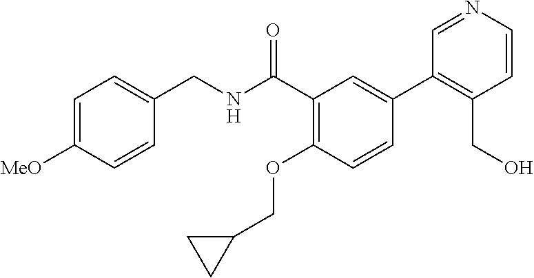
C1=CC([MeO])=CC=C1CNC(C1=C(OCC2CC2)C=CC(C2=C(CO)C=CN=C2)=C1)=O
